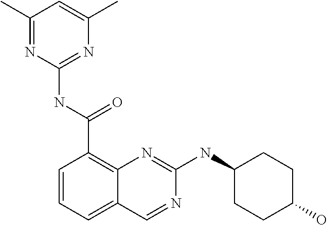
C1=CC=C2C(=C1C(NC1=NC(C)=CC(C)=N1)=O)N=C(NC1CCC(O)CC1)N=C2
